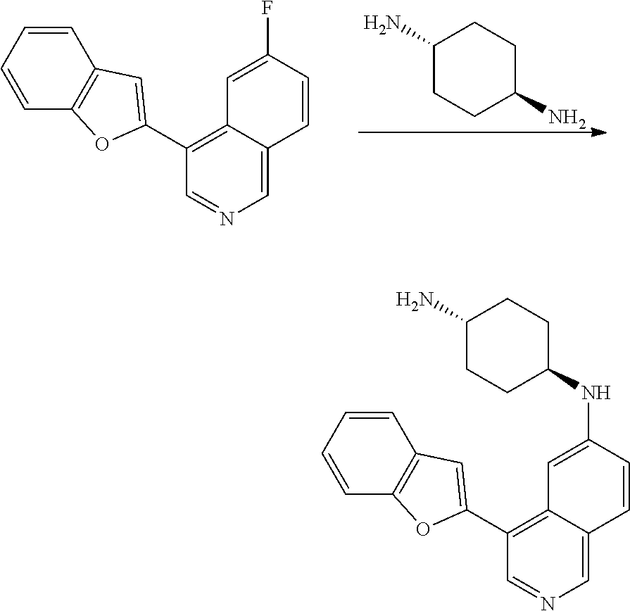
C1(N)CCC(N)CC1.C1=C(F)C=CC2=CN=CC(C3=CC4=C(C=CC=C4)O3)=C12.C1=C(NC2CCC(N)CC2)C=CC2=CN=CC(C3=CC4=C(C=CC=C4)O3)=C12
